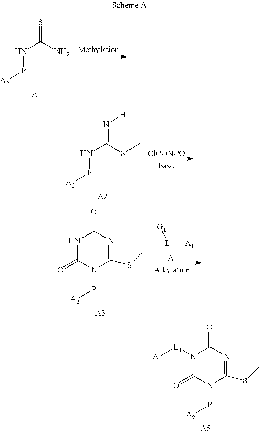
N(C(N)=S)P[A2].[A1].N(C(SC)=N[H])P[A2].[A2].[ClCONCO].[LG1][L1][A1].[A4].N1C(=O)N(P[A2])C(SC)=NC1=O.[A3].N1([L1][A1])C(=O)N(P[A2])C(SC)=NC1=O.[A5]
